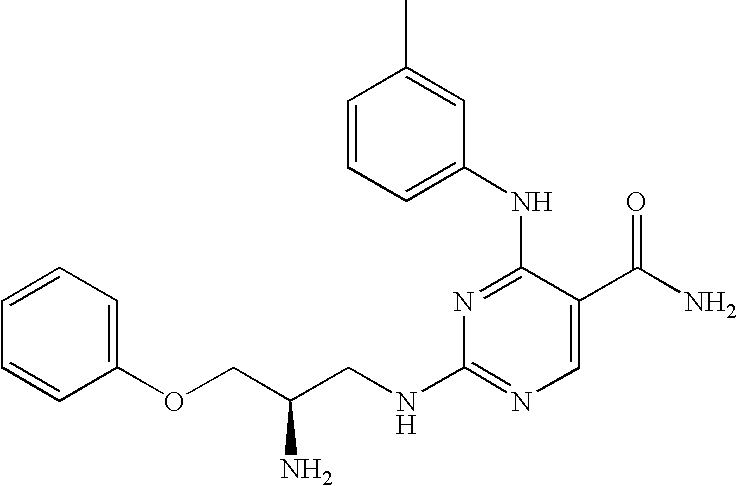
C1(NC2=NC(NCC(COC3=CC=CC=C3)N)=NC=C2C(N)=O)=CC=CC(C)=C1
